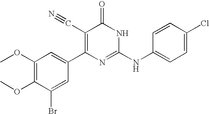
C1(Br)=CC(C2=C(C#N)C(=O)NC(NC3=CC=C(Cl)C=C3)=N2)=CC(OC)=C1OC
